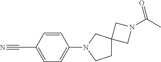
C1=CC(C#N)=CC=C1N1CCC2(C1)CN(C(C)=O)C2
